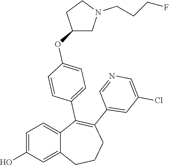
C1=C(O)C=C2C(=C1)C(C1=CC=C(OC3CN(CCCF)CC3)C=C1)=C(C1=CC(Cl)=CN=C1)CCC2
